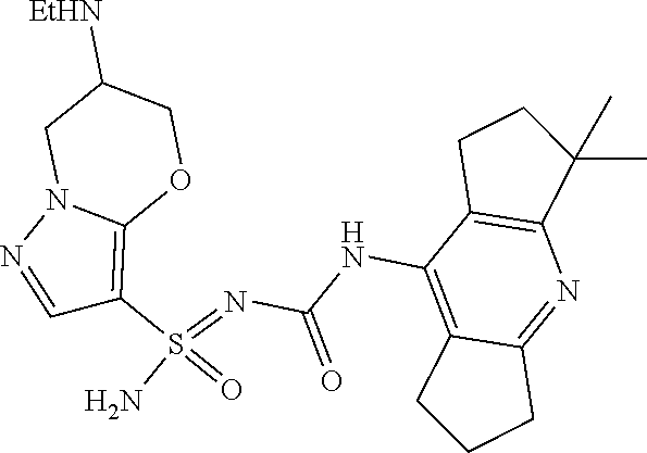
C(NC1=C2C(=NC3=C1CCC3(C)C)CCC2)(N=S(N)(=O)C1=C2N(N=C1)CC([EtHN])CO2)=O
